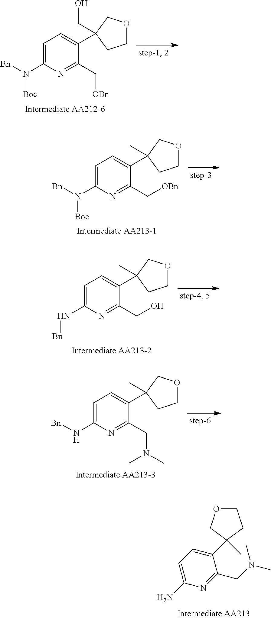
C1=C(C2(C)CCOC2)C(CN(C)C)=NC(N)=C1.C1=C(N([Bn])[Boc])N=C(C[OBn])C(C2(CO)CCOC2)=C1.C1=C(N([Bn])[Boc])N=C(C[OBn])C(C2(C)CCOC2)=C1.C1=C(N[Bn])N=C(CO)C(C2(C)CCOC2)=C1.C1=C(N[Bn])N=C(CN(C)C)C(C2(C)CCOC2)=C1
